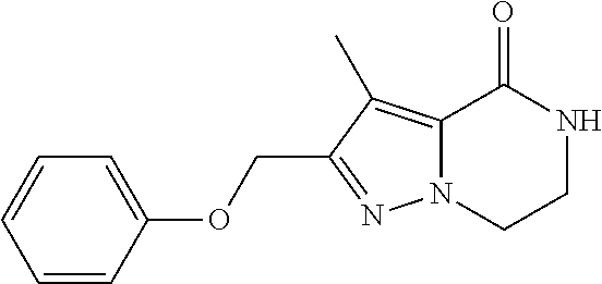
C1=CC(OCC2=NN3C(=C2C)C(=O)NCC3)=CC=C1
